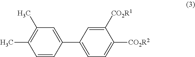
C1=CC(C2=CC=C([CO2R2])C([CO2R1])=C2)=CC(C)=C1C
